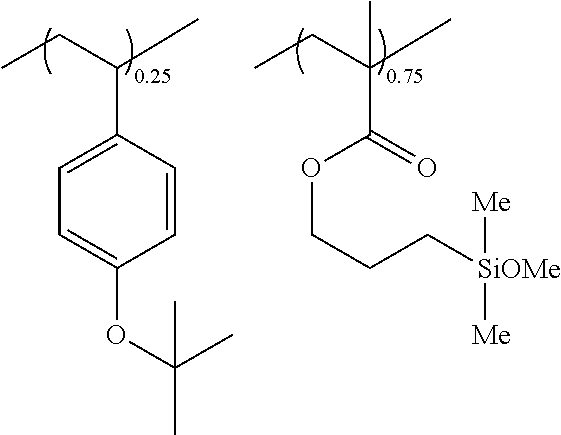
C1=CC(C(CC)C)=CC=C1OC(C)(C)C.C(CCOC(=O)C(CC)(C)C)[SiOMe]([Me])[Me]
